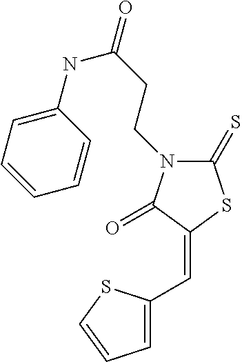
C1(=S)N(CCC(=O)NC2=CC=CC=C2)C(=O)C(=CC2=CC=CS2)S1
